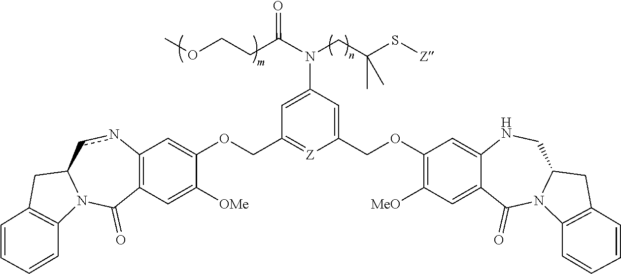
O(CCC(N(CC(S[Z])(C)C)C1=CC(COC2=CC3=C(C=C2[OMe])C(=O)N2C(cn3)CC3=C2C=CC=C3)=[Z]C(COC2=C([MeO])C=C3C(=C2)NCC2N(C3=O)C3=C(C2)C=CC=C3)=C1)=O)C
